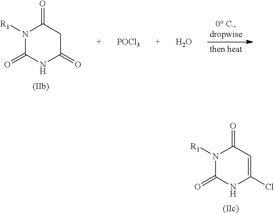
N1([R1])C(=O)NC(Cl)=CC1=O.N1([R1])C(=O)NC(=O)CC1=O.[POCl3].O
